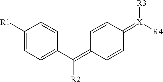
C1=CC(=[X]([R4])[R3])C=CC1=C(C1=CC=C([R1])C=C1)[R2]
